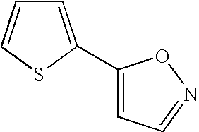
C1=C(C2=CC=NO2)SC=C1
